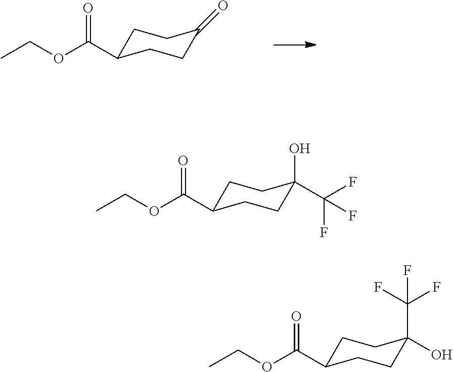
CCOC(=O)C1CCC(=O)CC1.CCOC(=O)C1CCC(O)(C(F)(F)F)CC1.CCOC(=O)C1CCC(C(F)(F)F)(O)CC1
